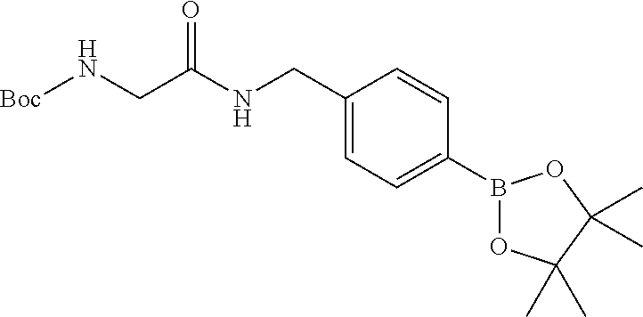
[Boc]NCC(NCC1=CC=C(B2OC(C)(C)C(C)(C)O2)C=C1)=O
